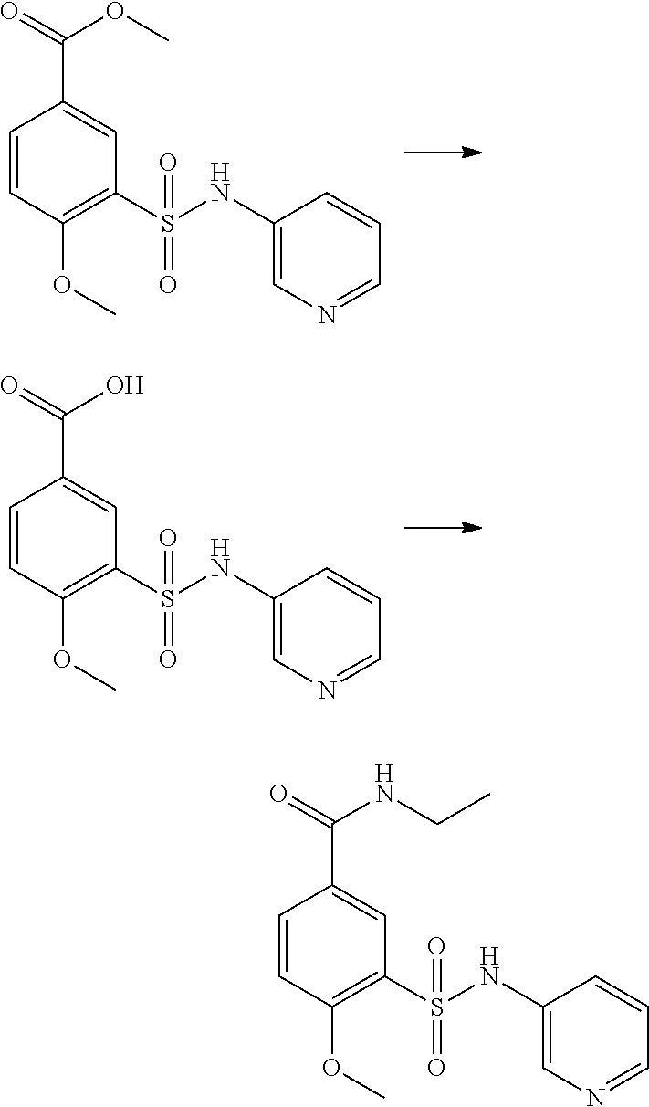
C1=CC(OC)=C(S(NC2=CN=CC=C2)(=O)=O)C=C1C(OC)=O.C1=CC(OC)=C(S(NC2=CN=CC=C2)(=O)=O)C=C1C(O)=O.C1=CC(OC)=C(S(NC2=CN=CC=C2)(=O)=O)C=C1C(NCC)=O
